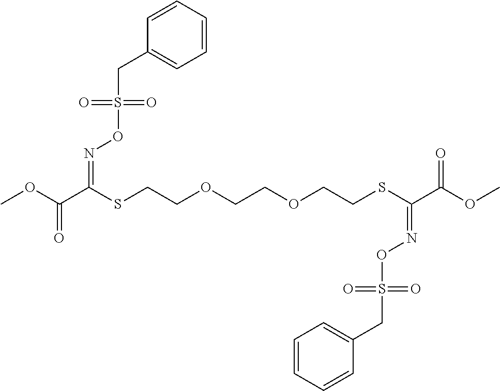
COC(C(SCCOCCOCCSC(C(OC)=O)=NOS(CC1=CC=CC=C1)(=O)=O)=NOS(CC1=CC=CC=C1)(=O)=O)=O
